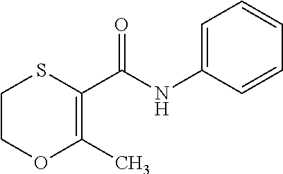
C1COC(C)=C(C(NC2=CC=CC=C2)=O)S1
